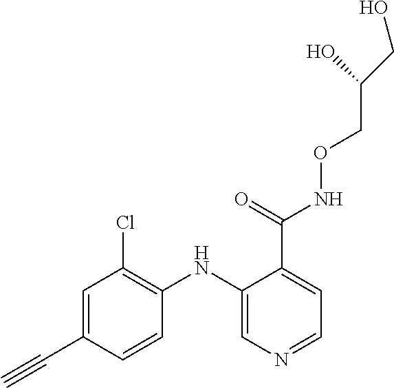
C1=C(C#C)C=CC(NC2=CN=CC=C2C(=O)NOCC(O)CO)=C1Cl
